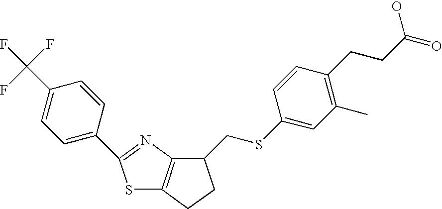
S1C2=C(N=C1C1=CC=C(C(F)(F)F)C=C1)C(CSC1=CC(C)=C(CCC(=O)O)C=C1)CC2
